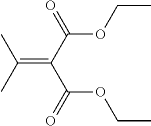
C(=C(C(OCC)=O)C(OCC)=O)(C)C
